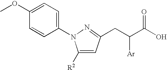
C1(OC)=CC=C(N2C([R2])=CC(CC(C(O)=O)[Ar])=N2)C=C1
